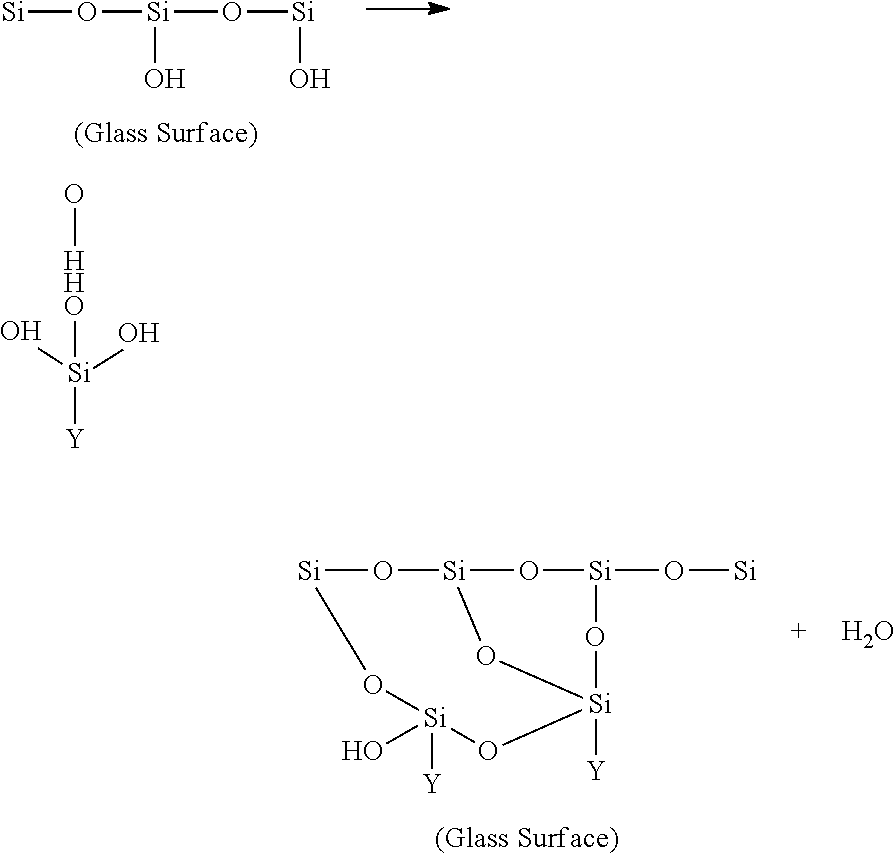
[Si]O[Si](O[Si]O)O.O[HHO][Si](O)(O)[Y].[Si]1O[Si]2O[Si](O[Si])O[Si]([Y])(O[Si]([Y])(O)O1)O2.O
